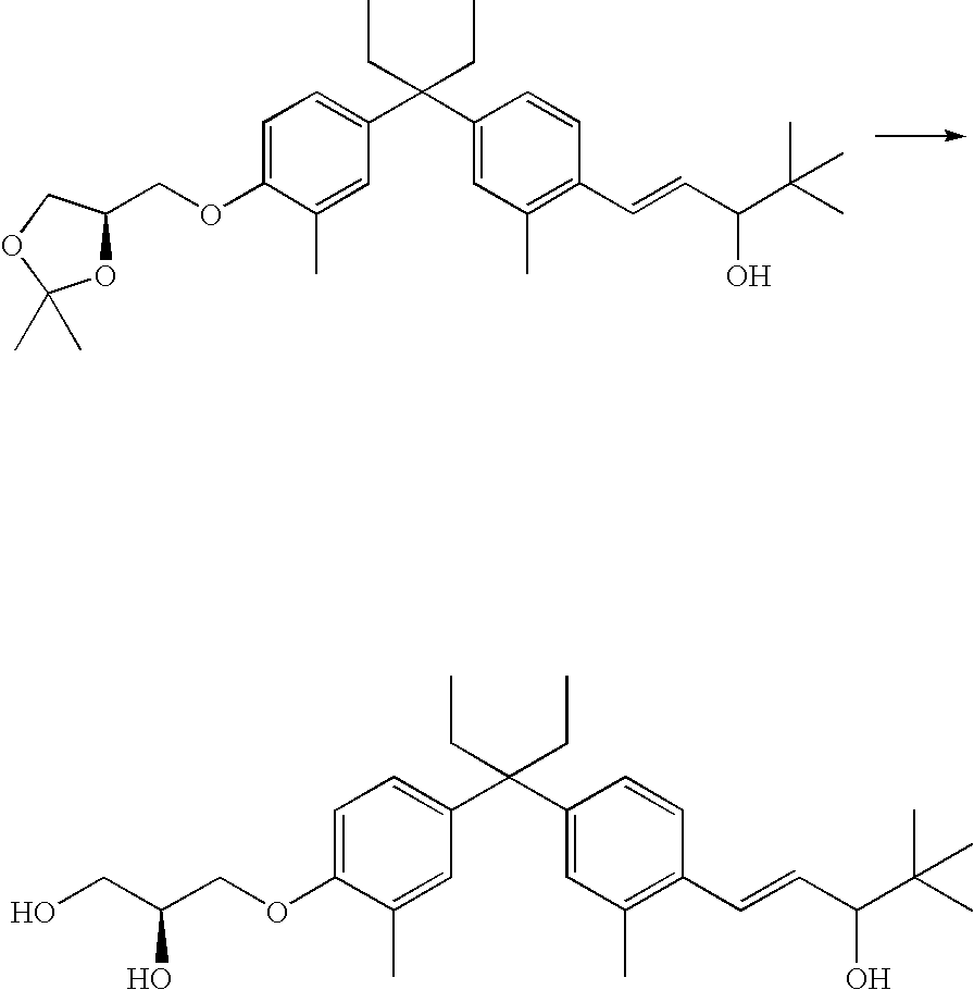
C1=C(OCC2OC(C)(C)OC2)C(C)=CC(C(C2=CC(C)=C(C=CC(O)C(C)(C)C)C=C2)(CC)CC)=C1.C1=C(OCC(CO)O)C(C)=CC(C(C2=CC(C)=C(C=CC(O)C(C)(C)C)C=C2)(CC)CC)=C1
